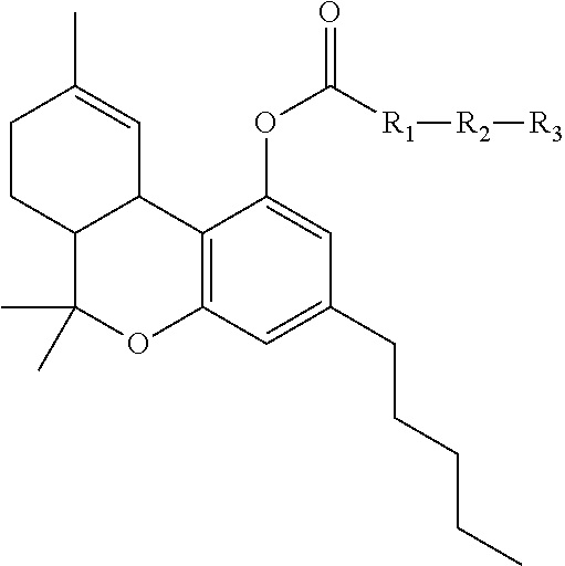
C12=C(C=C(CCCCC)C=C1OC(=O)[R1][R2][R3])OC(C)(C)C1C2C=C(C)CC1
